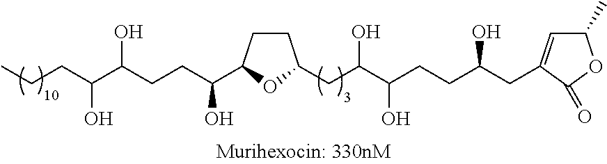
C1CC(C(CCC(C(CCC)O)O)O)OC1CC(C(CCC(CC1=CC(C)OC1=O)O)O)O
